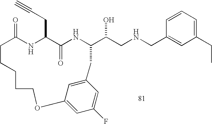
C1=CC=C(CC)C=C1CNCC(O)C1NC(=O)C(CC#C)NC(=O)CCCCCOC2=CC(F)=CC(=C2)C1
